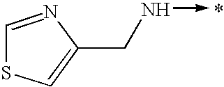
C1=NC(CN->C)=CS1
